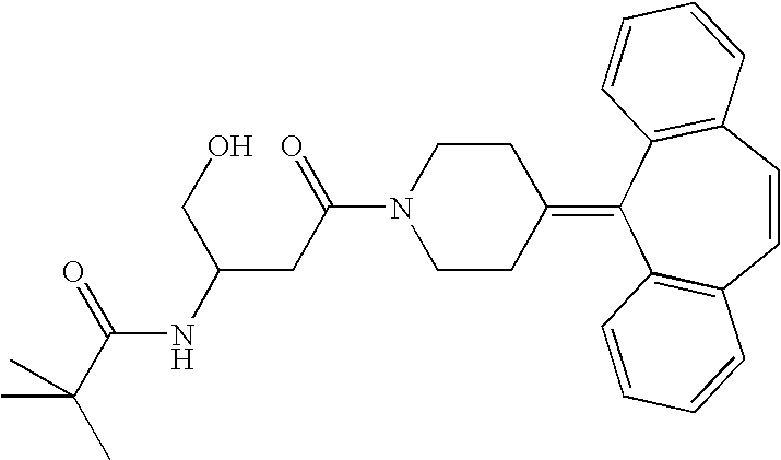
N1(C(=O)CC(NC(C(C)(C)C)=O)CO)CCC(=C2C3=C(C=CC4=C2C=CC=C4)C=CC=C3)CC1
